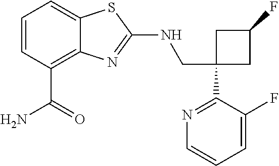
C1(CNC2=NC3=C(C(=O)N)C=CC=C3S2)(C2=NC=CC=C2F)CC(F)C1
